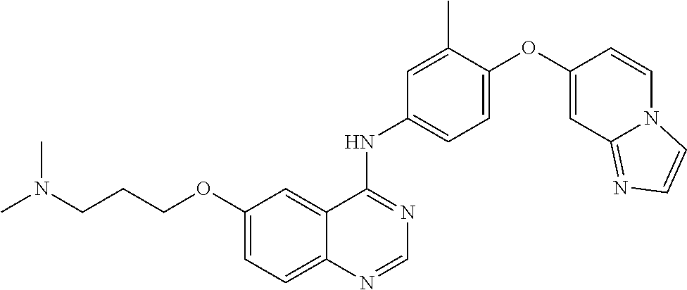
C1(OCCCN(C)C)=CC=C2C(=C1)C(NC1=CC=C(OC3=CC4=NC=CN4C=C3)C(C)=C1)=NC=N2
